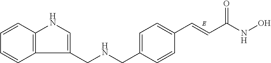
C12=C(C=CC=C1)NC=C2CNCC1=CC=C(C=CC(NO)=O)C=C1
